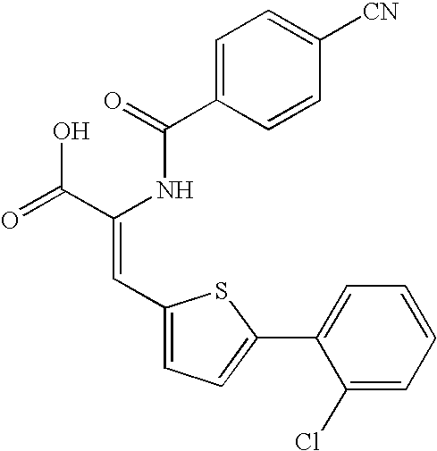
C1(C(=O)NC(C(=O)O)=CC2=CC=C(C3=CC=CC=C3Cl)S2)=CC=C([CN])C=C1
